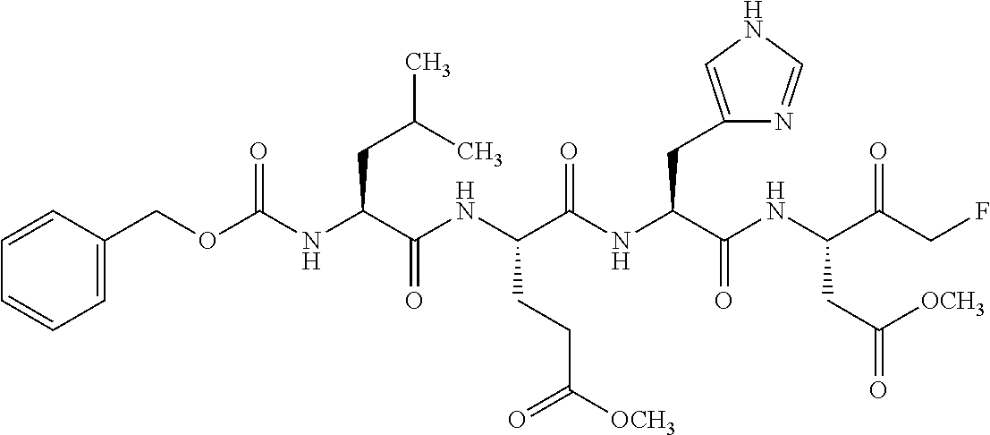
C(NC(C(NC(C(NC(C(NC(C(CF)=O)CC(=O)[OCH3])=O)CC1=CNC=N1)=O)CCC([OCH3])=O)=O)CC(C)C)(OCC1=CC=CC=C1)=O
